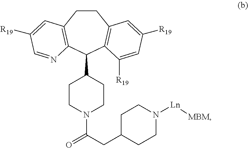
C1CC2=C(C(C3CCN(C(CC4CCN([Ln][MBM])CC4)=O)CC3)C3=C1C=C([R19])C=C3[R19])N=CC([R19])=C2
